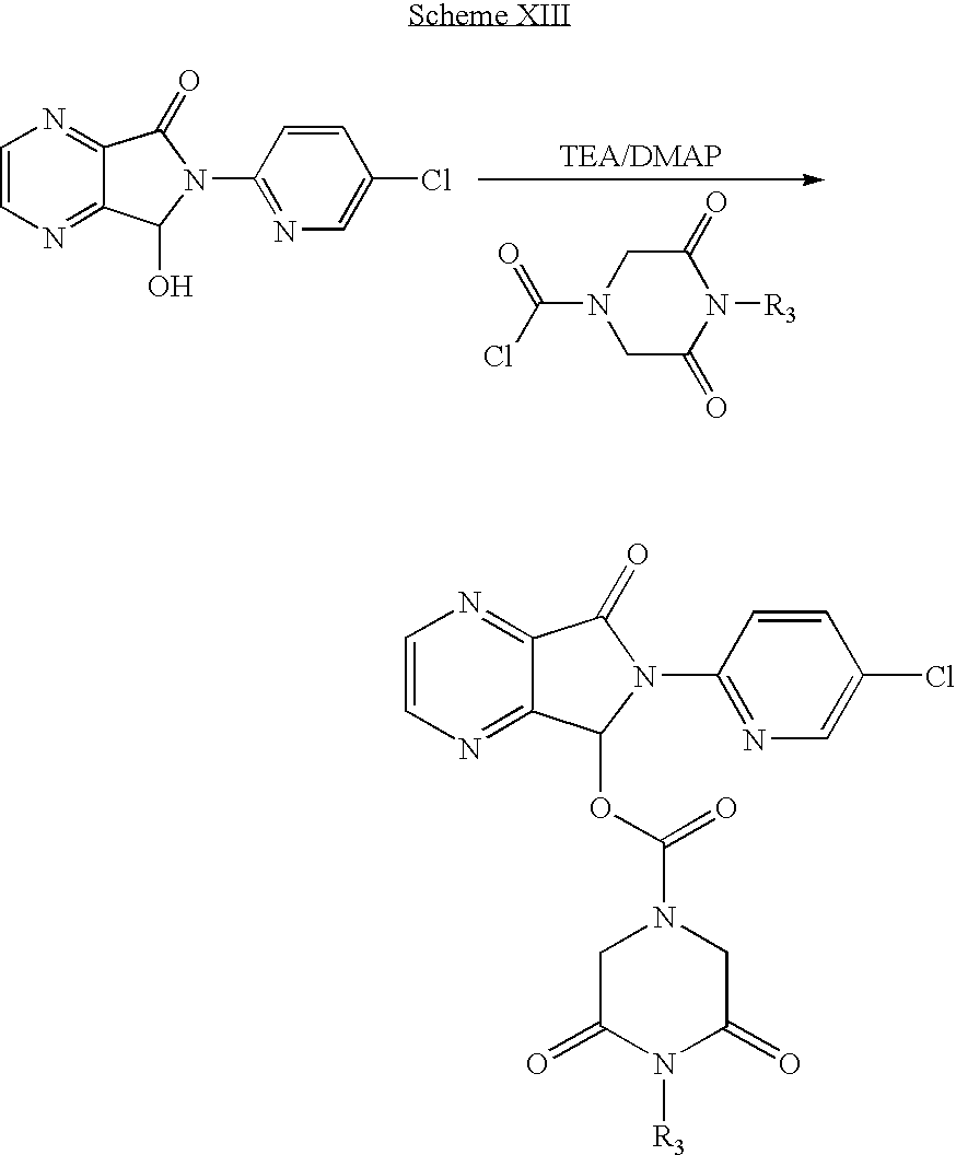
O=C(Cl)N1CC(=O)N([R3])C(=O)C1.O=C1C2=NC=CN=C2C(O)N1C1=NC=C(Cl)C=C1.C1(=O)C2=NC=CN=C2C(OC(=O)N2CC(=O)N([R3])C(=O)C2)N1C1=NC=C(Cl)C=C1
